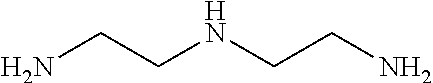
C(N)CNCCN
